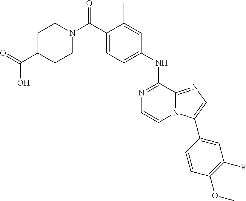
C(C1=CC=C(NC2=NC=CN3C2=NC=C3C2=CC(F)=C(OC)C=C2)C=C1C)(N1CCC(C(=O)O)CC1)=O
